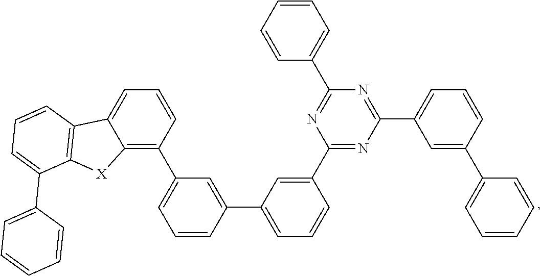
C12=C(C3=CC=CC(C4=CC=CC(C5=NC(C6=CC=CC(C7=CC=CC=C7)=C6)=NC(C6=CC=CC=C6)=N5)=C4)=C3)C=CC=C1C1=C([X]2)C(C2=CC=CC=C2)=CC=C1
